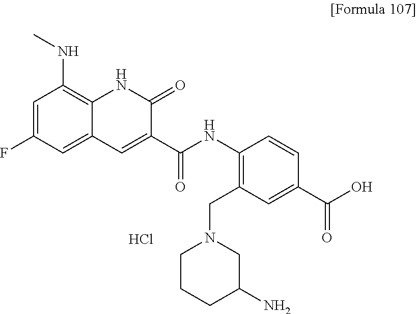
C12=CC(F)=CC(NC)=C1NC(=O)C(C(=O)NC1=C(CN3CCCC(N)C3)C=C(C(O)=O)C=C1)=C2.Cl
